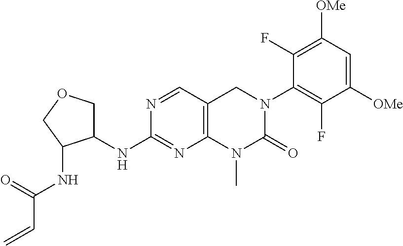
N1=CC2=C(N=C1NC1COCC1NC(C=C)=O)N(C)C(=O)N(C1=C(F)C([OMe])=CC([OMe])=C1F)C2
